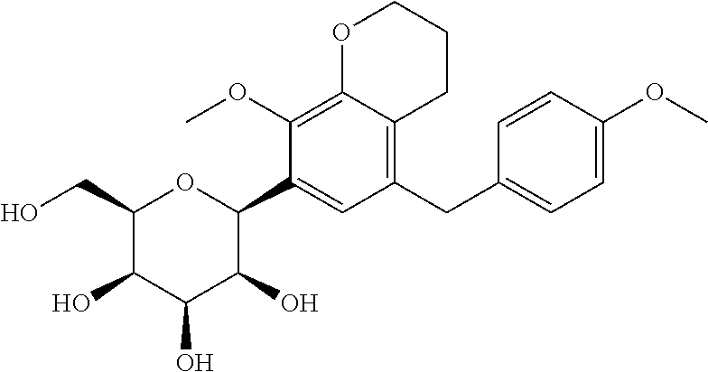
OCC1C(O)C(O)C(O)C(C2=CC(CC3=CC=C(OC)C=C3)=C3C(=C2OC)OCCC3)O1
